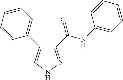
C1(C(NC2=CC=CC=C2)=O)=NNC=C1C1=CC=CC=C1
